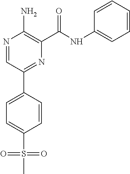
N1=CC(C2=CC=C(S(=O)(=O)C)C=C2)=NC(C(NC2=CC=CC=C2)=O)=C1N
